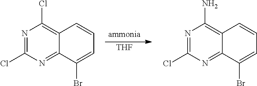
N1=C(Cl)N=C2C(=C1Cl)C=CC=C2Br.[THF].N1=C(Cl)N=C2C(=C1N)C=CC=C2Br
